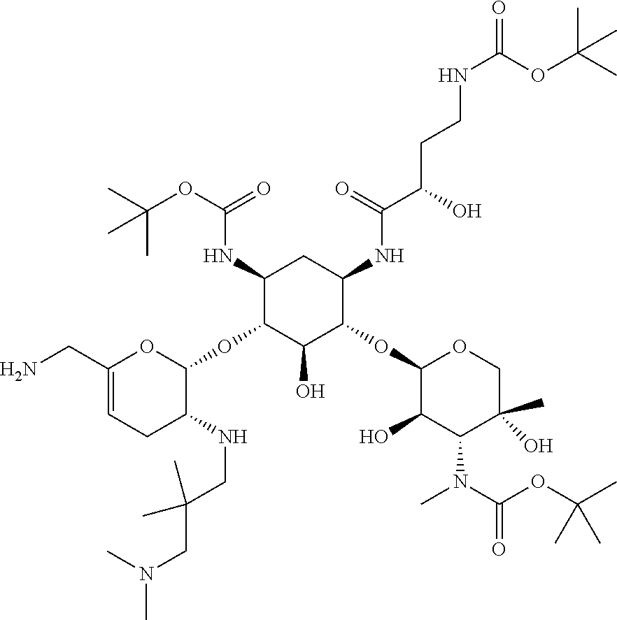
C1(NC(OC(C)(C)C)=O)C(OC2OC(CN)=CCC2NCC(CN(C)C)(C)C)C(O)C(OC2C(O)C(N(C)C(OC(C)(C)C)=O)C(C)(O)CO2)C(NC(C(CCNC(OC(C)(C)C)=O)O)=O)C1
